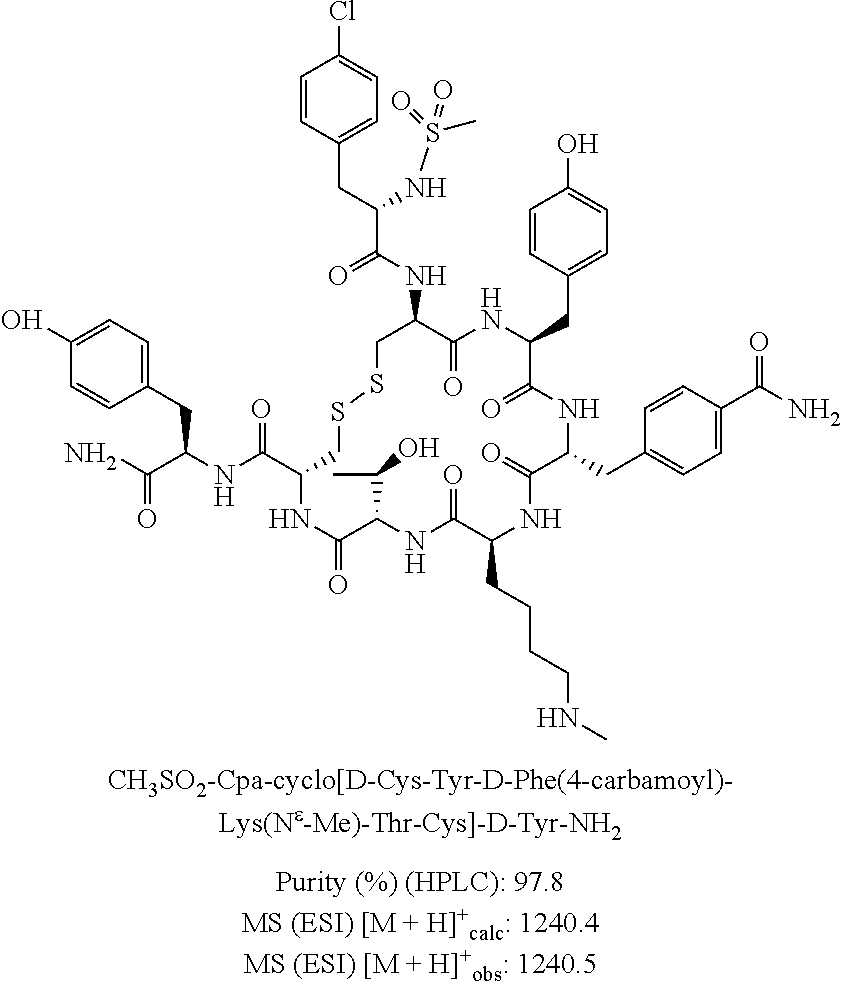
C1=CC(CC(C(NC2C(=O)NC(CC3=CC=C(O)C=C3)C(=O)NC(CC3=CC=C(C(=O)N)C=C3)C(=O)NC(CCCCNC)C(=O)NC(C(C)O)C(=O)NC(C(=O)NC(CC3=CC=C(O)C=C3)C(=O)N)CSSC2)=O)NS(C)(=O)=O)=CC=C1Cl
